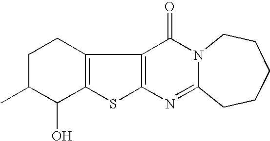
C1C(C)C(O)C2=C(C1)C1=C(S2)N=C2N(C1=O)CCCCC2
